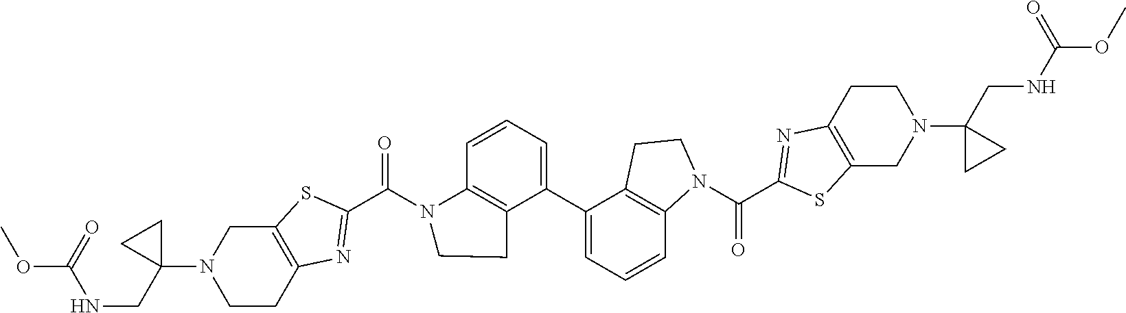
C12=C(SC(C(N3C4=C(C(C5=CC=CC6=C5CCN6C(C5=NC6=C(S5)CN(C5(CNC(OC)=O)CC5)CC6)=O)=CC=C4)CC3)=O)=N1)CN(C1(CNC(OC)=O)CC1)CC2
